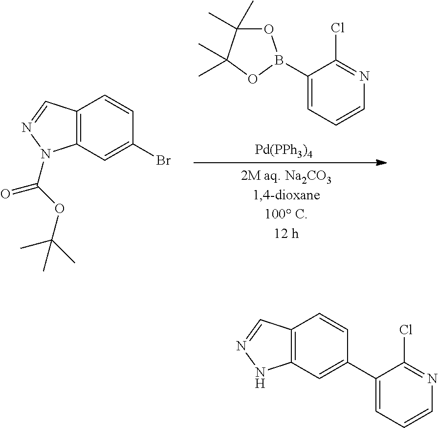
C1(B2OC(C)(C)C(C)(C)O2)=CC=CN=C1Cl.[Pd(PPh3)4].C12=C(C=C(Br)C=C1)N(C(OC(C)(C)C)=O)N=C2.C12=C(C=C(C3=CC=CN=C3Cl)C=C1)NN=C2
